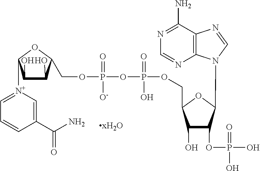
C1(O)C(O)C(COP(=O)([O-])OP(=O)(O)OCC2C(O)C(OP(=O)(O)O)C(N3C4=C(C(N)=NC=N4)N=C3)O2)OC1[N+]1=CC=CC(C(N)=O)=C1
